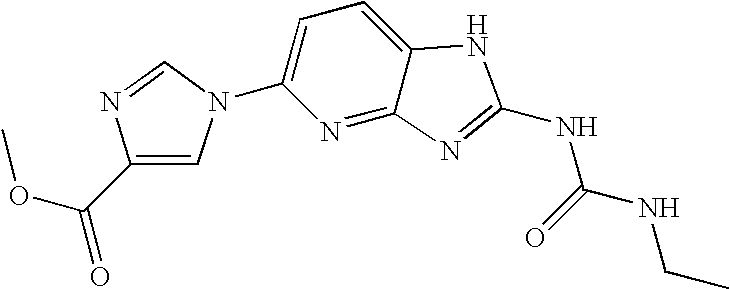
C1(C(OC)=O)=CN(C2=CC=C3C(=N2)N=C(NC(=O)NCC)N3)C=N1
